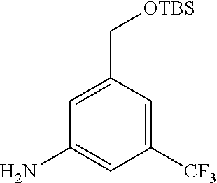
C1(C[OTBS])=CC(N)=CC([CF3])=C1
